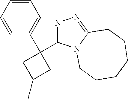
C1=CC=CC(C2(C3=NN=C4N3CCCCCC4)CC(C)C2)=C1
